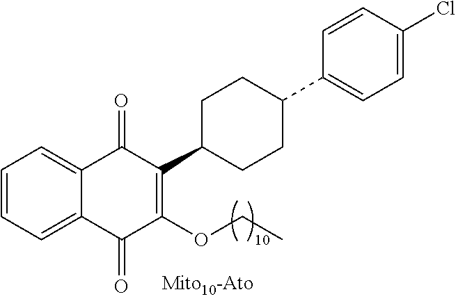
C1=CC=C2C(=C1)C(=O)C(C1CCC(C3=CC=C(Cl)C=C3)CC1)=C(OCC)C2=O
